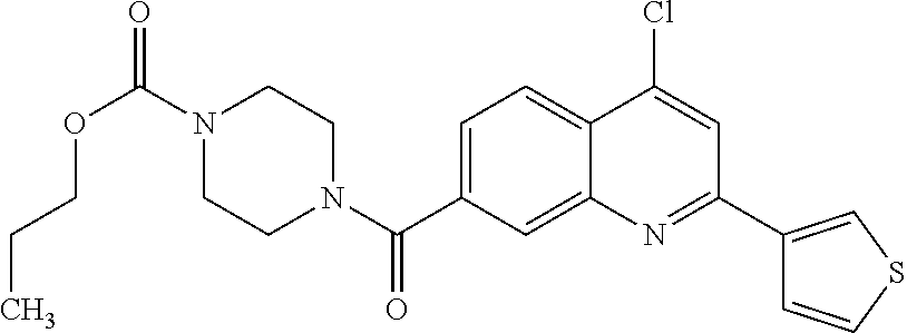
N1(C(OCCC)=O)CCN(C(=O)C2=CC=C3C(=C2)N=C(C2=CSC=C2)C=C3Cl)CC1
